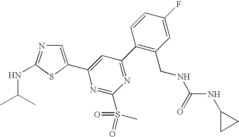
C1=C(C2=CC(C3=C(CNC(NC4CC4)=O)C=C(F)C=C3)=NC(S(C)(=O)=O)=N2)SC(NC(C)C)=N1
